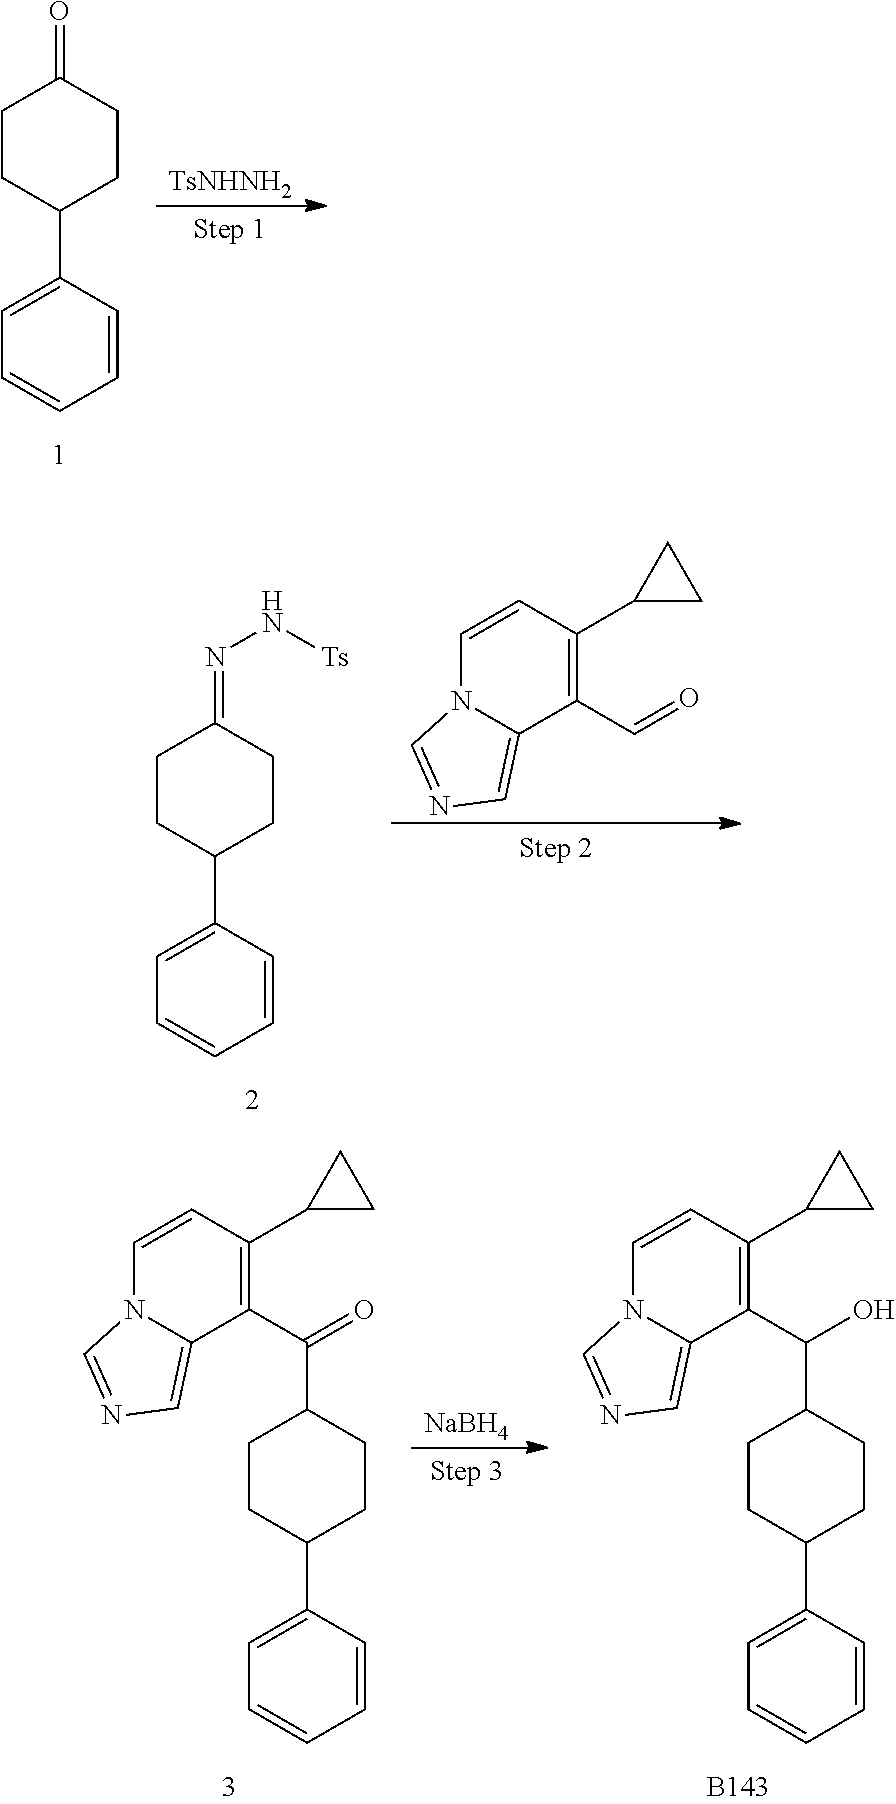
C1=CC(C2CCC(=O)CC2)=CC=C1.[TsNHNH2].C1=CC(C2CCC(=NN[Ts])CC2)=CC=C1.C1(C2CC2)=C(C=O)C2=CN=CN2C=C1.C1=CC(C2CCC(C(=O)C3=C(C4CC4)C=CN4C3=CN=C4)CC2)=CC=C1.[NaBH4].C1=CC(C2CCC(C(O)C3=C(C4CC4)C=CN4C3=CN=C4)CC2)=CC=C1.[B143]
